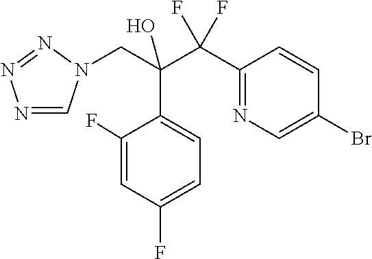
N1=CN(CC(C(C2=NC=C(Br)C=C2)(F)F)(O)C2=CC=C(F)C=C2F)N=N1
